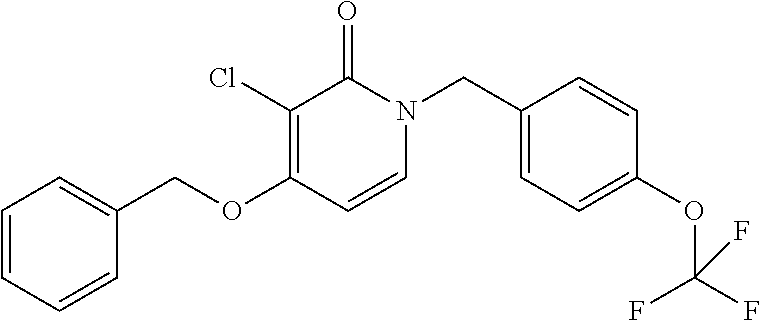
C1=CC=CC(COC2=C(Cl)C(=O)N(CC3=CC=C(OC(F)(F)F)C=C3)C=C2)=C1
